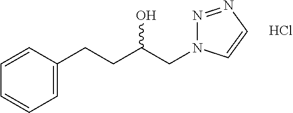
N1=NC=CN1CC(CCC1=CC=CC=C1)O.Cl
